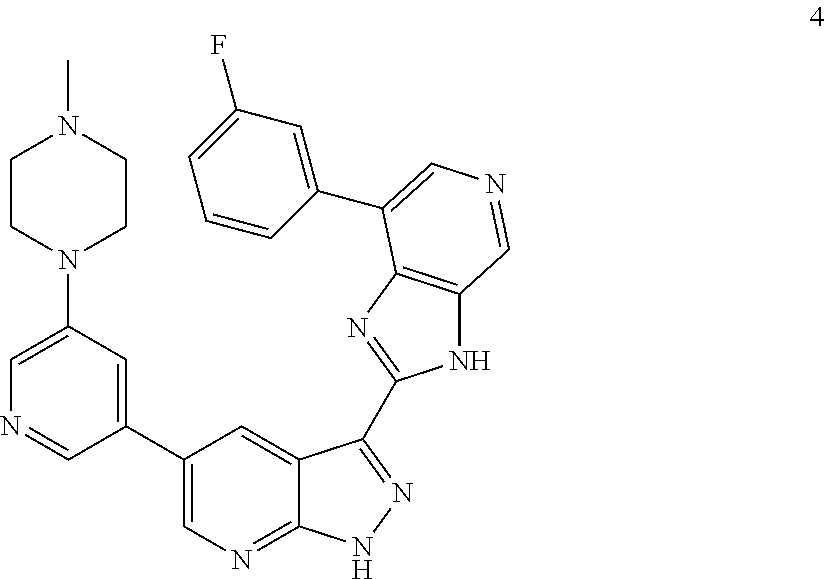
C1(C2=CN=C3C(=C2)C(C2=NC4=C(N2)C=NC=C4C2=CC(F)=CC=C2)=NN3)=CC(N2CCN(C)CC2)=CN=C1
